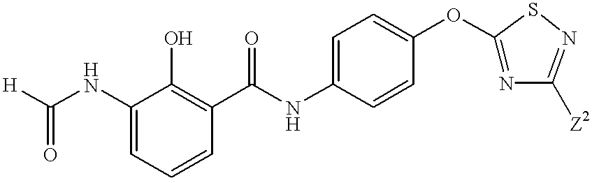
[H]C(NC1=CC=CC(C(NC2=CC=C(OC3=NC([Z2])=NS3)C=C2)=O)=C1O)=O
